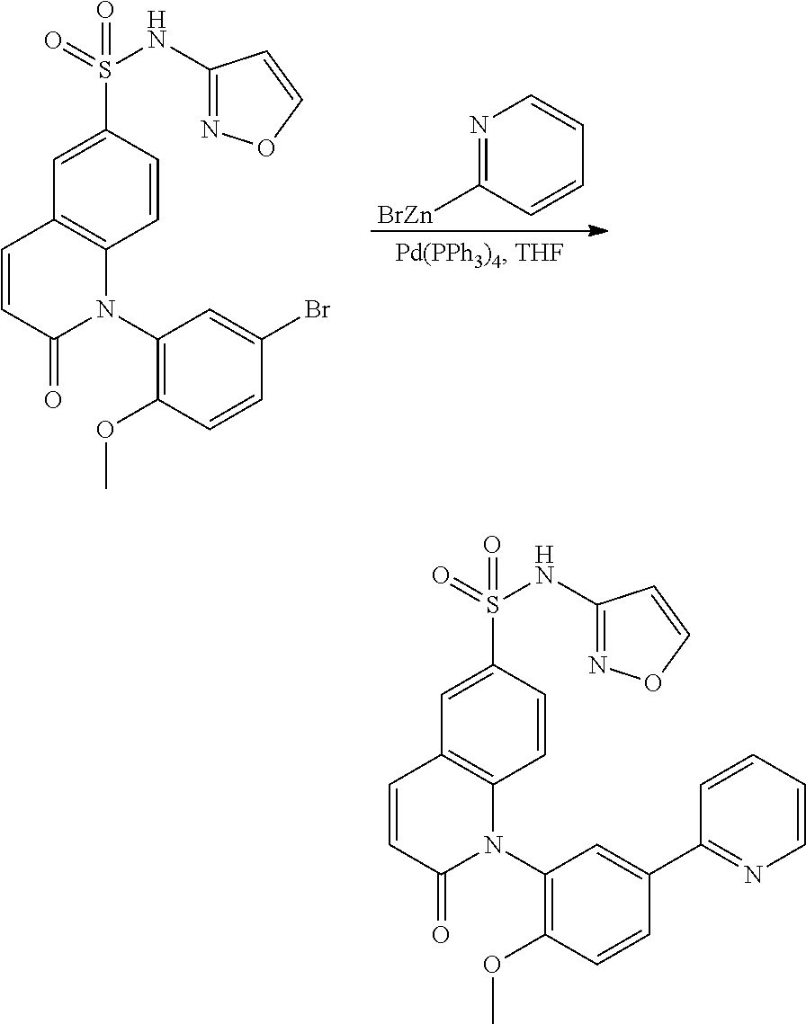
C1=CC(S(=O)(NC2=NOC=C2)=O)=CC2=C1N(C1=C(OC)C=CC(Br)=C1)C(=O)C=C2.N1=C([BrZn])C=CC=C1.C1=CC(S(=O)(NC2=NOC=C2)=O)=CC2=C1N(C1=C(OC)C=CC(C3=NC=CC=C3)=C1)C(=O)C=C2
